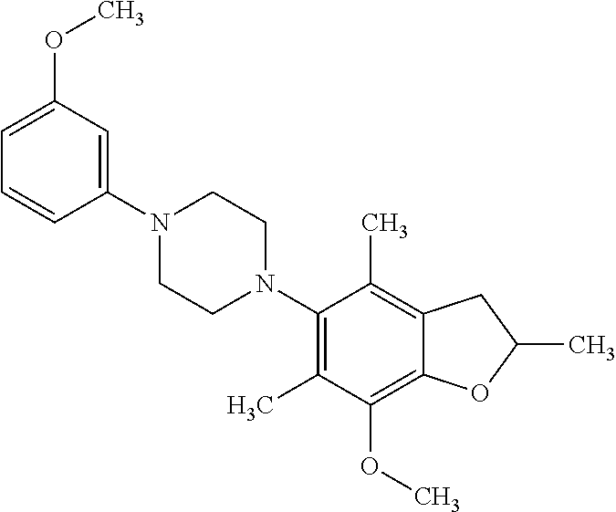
C1=C(OC)C=C(N2CCN(C3=C(C)C(OC)=C4C(=C3C)CC(C)O4)CC2)C=C1
